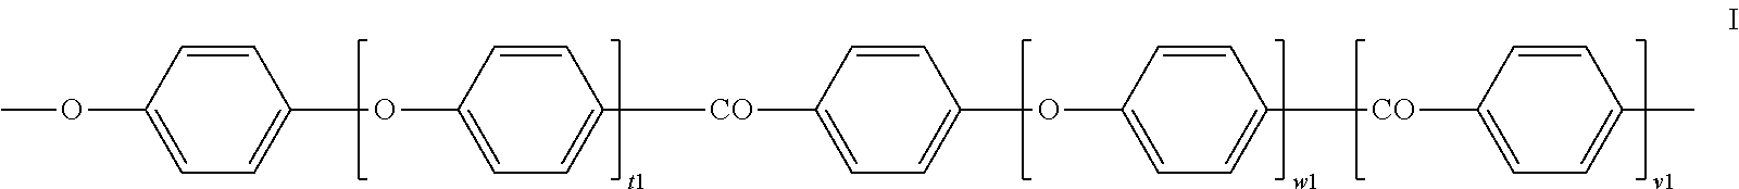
C1(OC)=CC=C(OC2=CC=C([CO]C3=CC=C(OC4=CC=C([CO]C5=CC=C(C)C=C5)C=C4)C=C3)C=C2)C=C1
